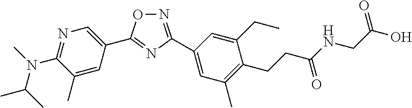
C1=C(C)C(N(C)C(C)C)=NC=C1C1=NC(C2=CC(C)=C(CCC(NCC(O)=O)=O)C(CC)=C2)=NO1
